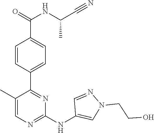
C1(C2=NC(NC3=CN(CCO)N=C3)=NC=C2C)=CC=C(C(=O)NC(C#N)C)C=C1
